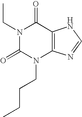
N1(CC)C(=O)N(CCCC)C2=C(C1=O)NC=N2
